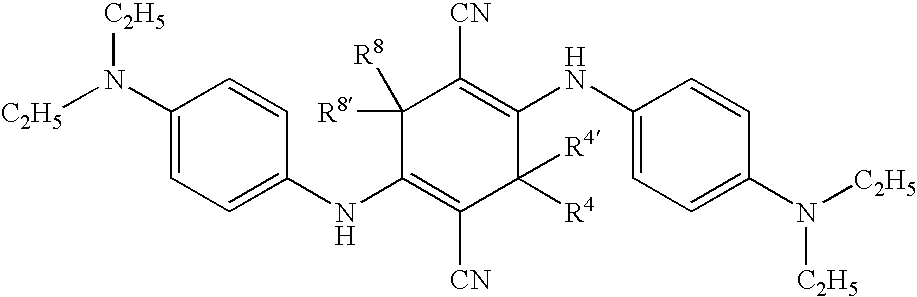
C1(N([C2H5])[C2H5])=CC=C(NC2=C([CN])C([R4])([R4])C(NC3=CC=C(N([C2H5])[C2H5])C=C3)=C([CN])C2([R8])[R8])C=C1
